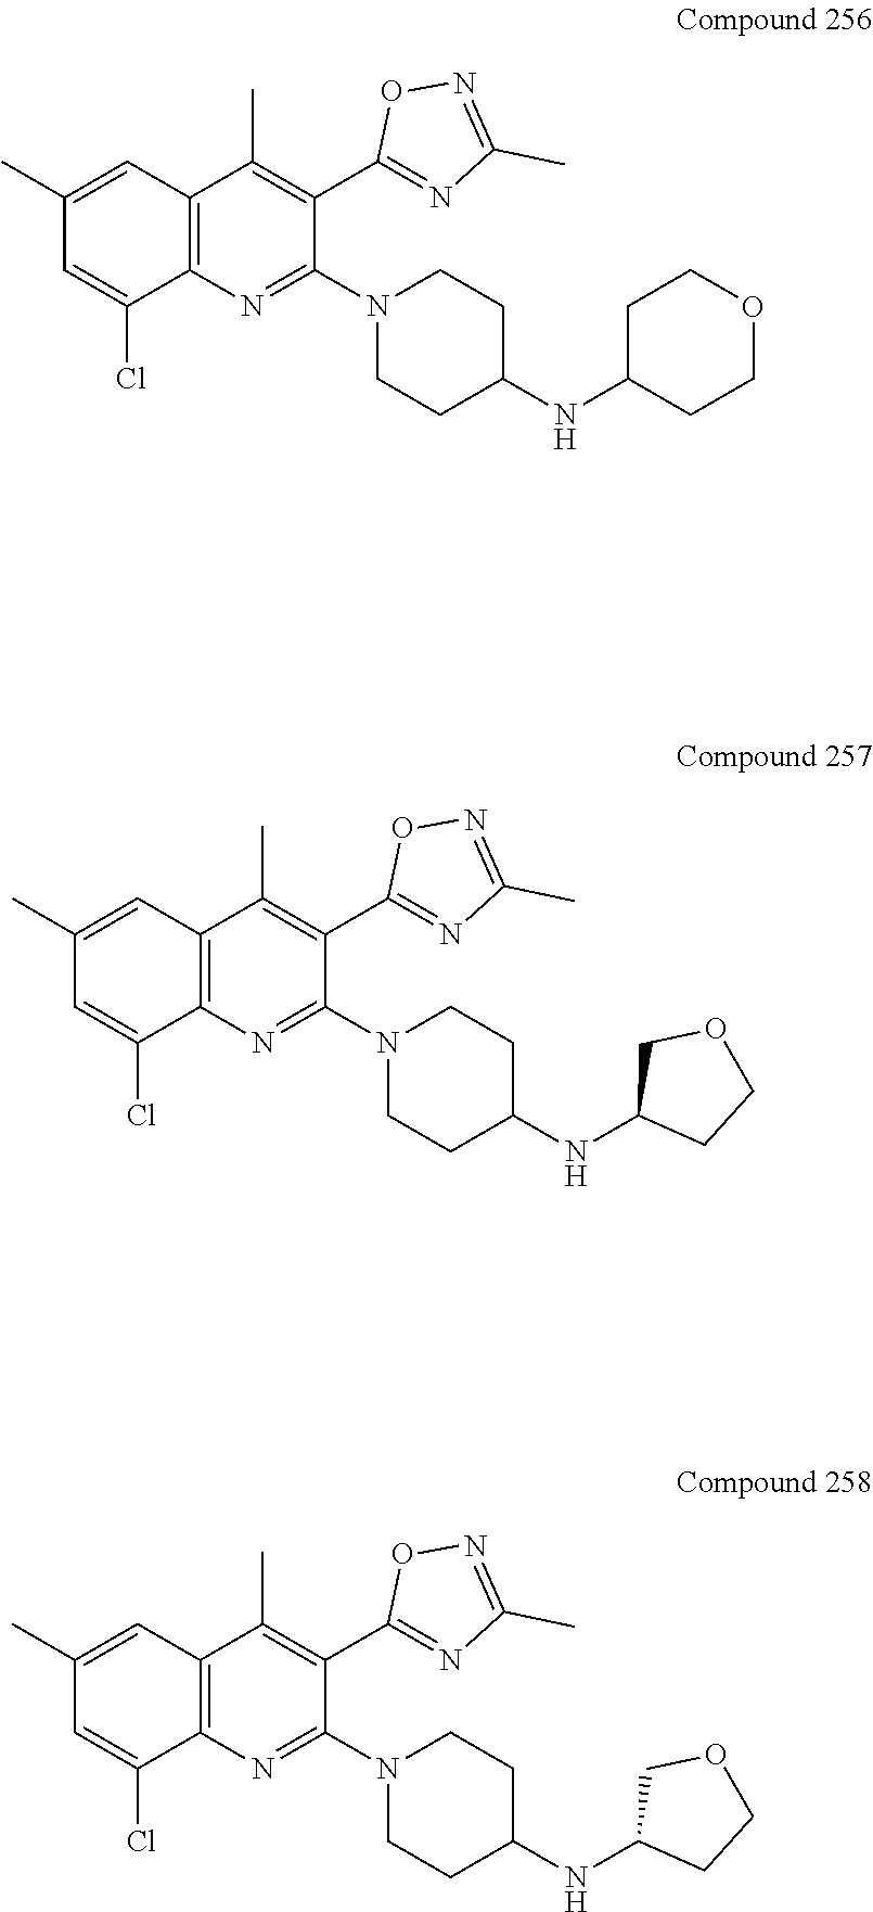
C12=C(N=C(N3CCC(NC4CCOCC4)CC3)C(C3=NC(C)=NO3)=C1C)C(Cl)=CC(C)=C2.C12=C(N=C(N3CCC(NC4CCOC4)CC3)C(C3=NC(C)=NO3)=C1C)C(Cl)=CC(C)=C2.C12=C(N=C(N3CCC(NC4CCOC4)CC3)C(C3=NC(C)=NO3)=C1C)C(Cl)=CC(C)=C2
